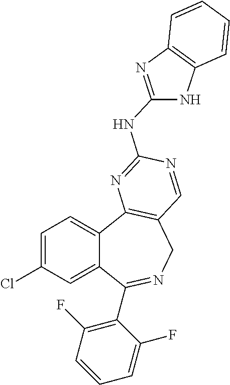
C1=C(Cl)C=C2C(=C1)C1=C(CN=C2C2=C(F)C=CC=C2F)C=NC(NC2=NC3=C(N2)C=CC=C3)=N1
